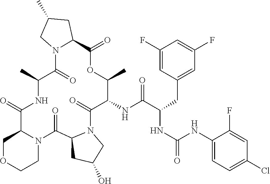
C1(NC(C(CC2=CC(F)=CC(F)=C2)NC(=O)NC2=CC=C(Cl)C=C2F)=O)C(=O)N2C(C(=O)N3C(C(=O)NC(C)C(=O)N4C(C(=O)OC1C)CC(C)C4)COCC3)CC(O)C2
